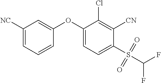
C1(OC2=CC=C(S(C(F)F)(=O)=O)C([CN])=C2Cl)=CC([NC])=CC=C1
